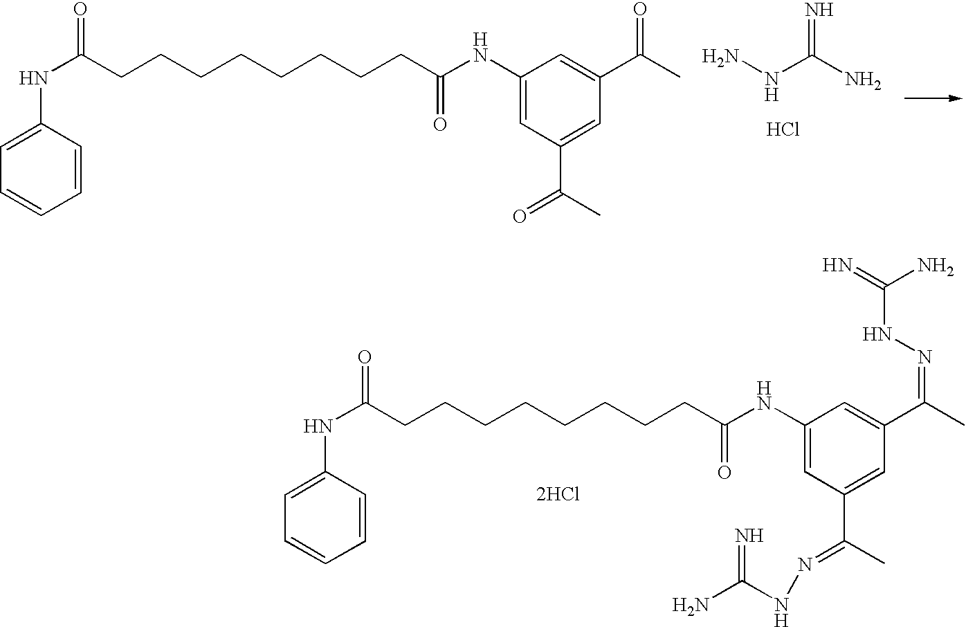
C1=CC(NC(CCCCCCCCC(NC2=CC(C(C)=O)=CC(C(C)=O)=C2)=O)=O)=CC=C1.NNC(N)=N.Cl.C1=CC(NC(CCCCCCCCC(NC2=CC(C(C)=NNC(N)=N)=CC(C(C)=NNC(=N)N)=C2)=O)=O)=CC=C1.[2HCl]
